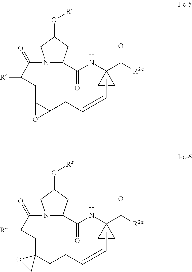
N1(C(=O)C([R4])CC2C(CC=CC)O2)C(C(NC2(C(=O)[R2a])CC2)=O)CC(O[Rz])C1.N1(C(=O)C([R4])CC2(CCC=CC)OC2)C(C(NC2(C(=O)[R2a])CC2)=O)CC(O[Rz])C1
